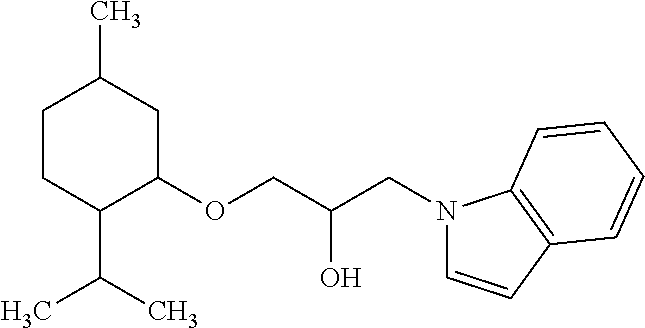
C1CC(C(C)C)C(OCC(O)CN2C=CC3=C2C=CC=C3)CC1C
